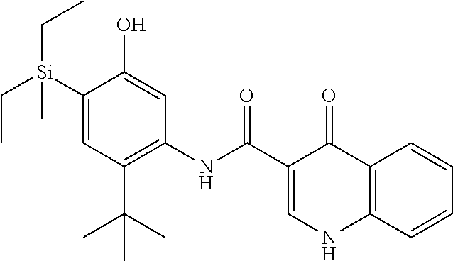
C([Si](C1=CC(C(C)(C)C)=C(NC(=O)C2=CNC3=C(C2=O)C=CC=C3)C=C1O)(CC)C)C
